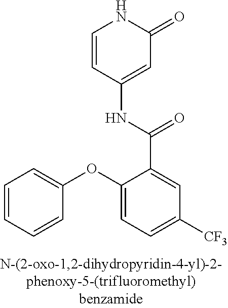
C1=CC(NC(C2=CC([CF3])=CC=C2OC2=CC=CC=C2)=O)=CC(=O)N1
